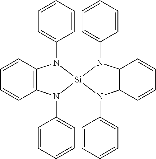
C12=C(C=CC=C1)N(C1=CC=CC=C1)[Si]1(N2C2=CC=CC=C2)N(C2=CC=CC=C2)C2C(N1C1=CC=CC=C1)C=CC=C2
